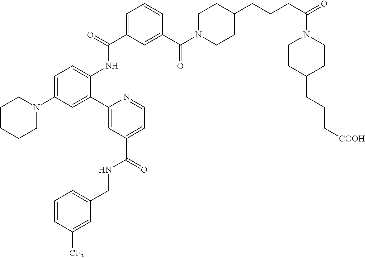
N1(C2=CC=C(NC(C3=CC=CC(C(N4CCC(CCCC(=O)N5CCC(CCC[COOH])CC5)CC4)=O)=C3)=O)C(C3=CC(C(NCC4=CC=CC([CF3])=C4)=O)=CC=N3)=C2)CCCCC1
